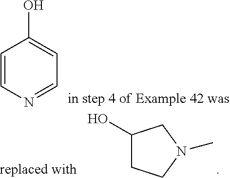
C1=CN=CC=C1O.C1(O)CCN(C)C1
